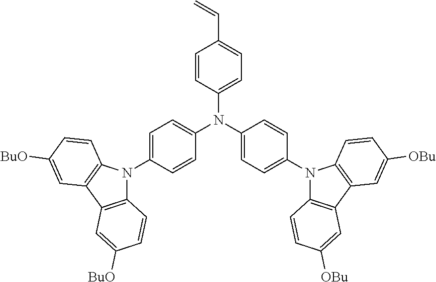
C1=C(N2C3=C(C4=C2C=CC([BuO])=C4)C=C([BuO])C=C3)C=CC(N(C2=CC=C(N3C4=C(C5=C3C=CC([OBu])=C5)C=C([OBu])C=C4)C=C2)C2=CC=C(C=C)C=C2)=C1
